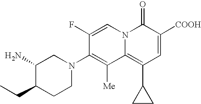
C1(N)C(CC)CCN(C2=C([Me])C3=C(C4CC4)C=C([COOH])C(=O)N3C=C2F)C1
